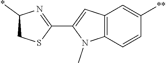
C1(C2=NC(*)CS2)=CC2=C(N1C)C=CC([**])=C2
